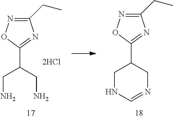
C1(C(CN)CN)=NC(CC)=NO1.C1(C2CN=CNC2)=NC(CC)=NO1
